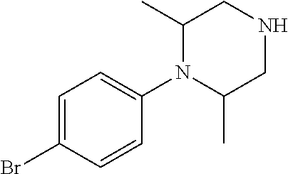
C1=C(Br)C=CC(N2C(C)CNCC2C)=C1
